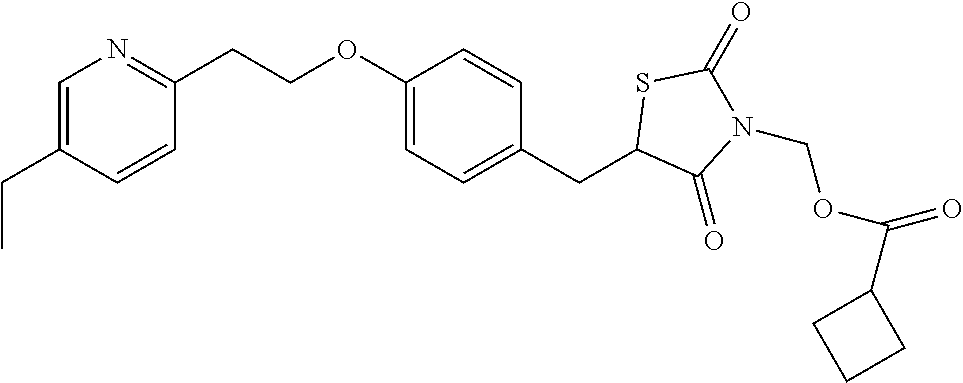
C1=C(CC)C=CC(CCOC2=CC=C(CC3C(=O)N(COC(=O)C4CCC4)C(=O)S3)C=C2)=N1
